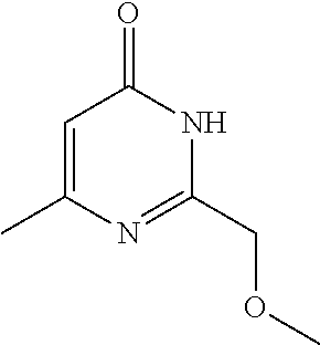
C1=C(C)N=C(COC)NC1=O
